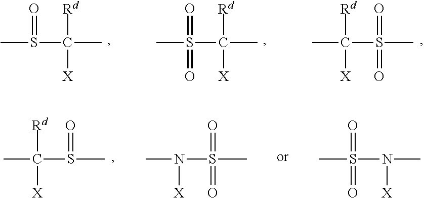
CS(C(C)([Rd])[X])=O.CS(C(C)([Rd])[X])(=O)=O.CS(C(C)([Rd])[X])(=O)=O.CS(C(C)([Rd])[X])=O.CS(N(C)[X])(=O)=O.CS(N(C)[X])(=O)=O
